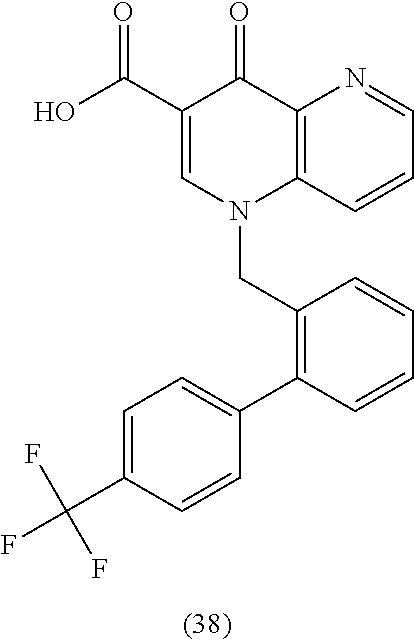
C1(C(O)=O)=CN(CC2=C(C3=CC=C(C(F)(F)F)C=C3)C=CC=C2)C2=C(C1=O)N=CC=C2
